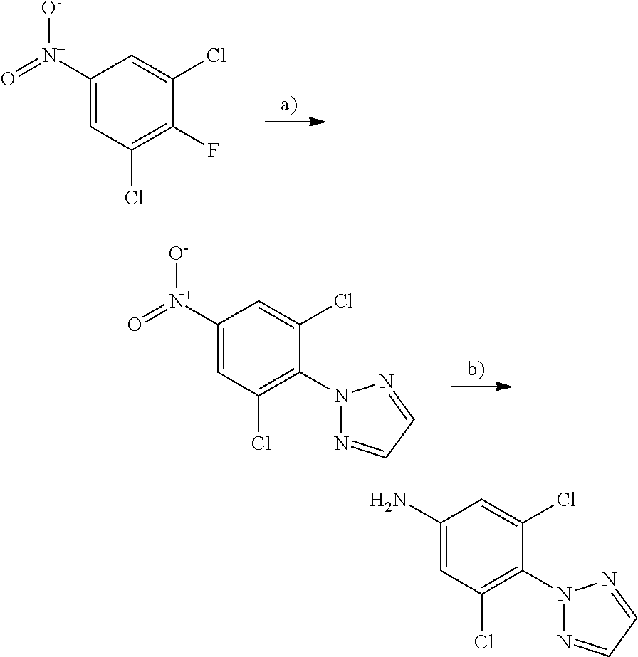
C1([N+](=O)[O-])=CC(Cl)=C(F)C(Cl)=C1.C1([N+](=O)[O-])=CC(Cl)=C(N2N=CC=N2)C(Cl)=C1.C1(N)=CC(Cl)=C(N2N=CC=N2)C(Cl)=C1
